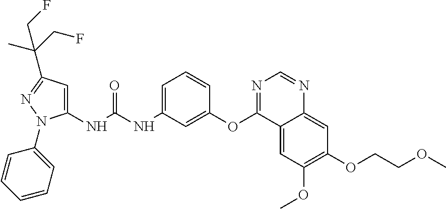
C1(NC(NC2=CC=CC(OC3=NC=NC4=CC(OCCOC)=C(OC)C=C34)=C2)=O)=CC(C(CF)(C)CF)=NN1C1=CC=CC=C1
